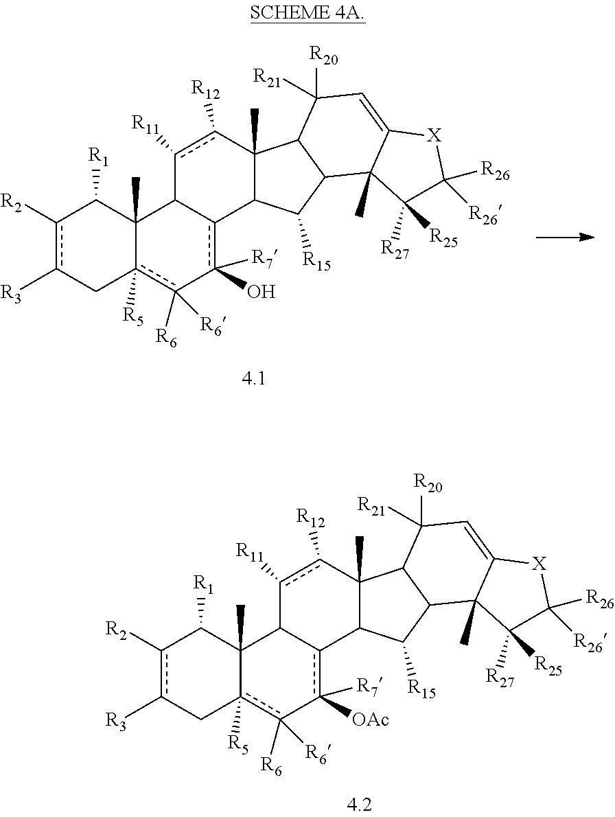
c1([R2])c([R3])Cc2([R5])c([R6])([R6])-c(O)([R7])c3C(C2(C)C1[R1])c([R11])c([R12])C1(C)C3C([R15])C2C1C([R20])([R21])C=C1C2(C)C([R25])([R27])C([R26])([R26])[X]1.c1([R2])c([R3])Cc2([R5])c([R6])([R6])-c([OAc])([R7])c3C(C2(C)C1[R1])c([R11])c([R12])C1(C)C3C([R15])C2C1C([R20])([R21])C=C1C2(C)C([R25])([R27])C([R26])([R26])[X]1
